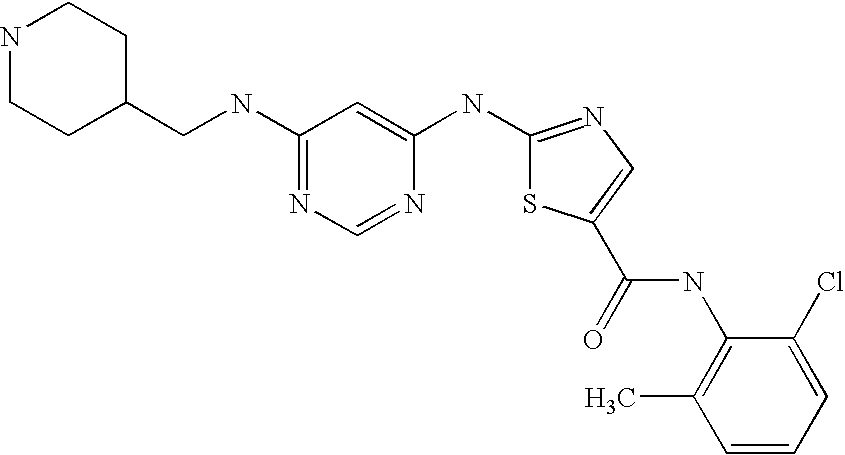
C1(CNC2=NC=NC(NC3=NC=C(C(NC4=C(C)C=CC=C4Cl)=O)S3)=C2)CCNCC1
